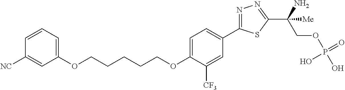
C(OC1=CC=C(C2=NN=C(C(COP(O)(=O)O)(N)[Me])S2)C=C1[CF3])CCCCOC1=CC=CC([NC])=C1
